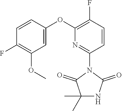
C1=CC(OC2=C(F)C=CC(N3C(=O)C(C)(C)NC3=O)=N2)=CC(OC)=C1F
